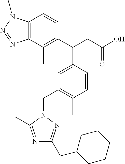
CC1=C(C(CC(O)=O)C2=CC(CN3C(C)=NC(CC4CCCCC4)=N3)=C(C)C=C2)C=CC2=C1N=NN2C
